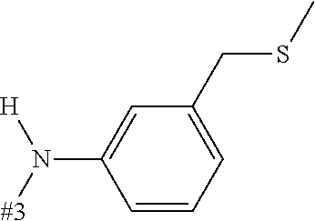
C1(N([#3])[H])=CC(CSC)=CC=C1
